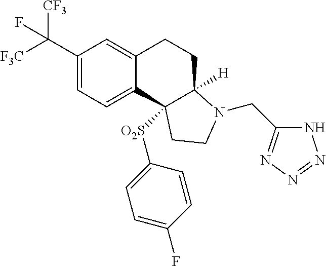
C1(C([F3C])([CF3])F)=CC=C2C(=C1)CCC1([H])N(CC3=NN=NN3)CCC21[O2S]C1=CC=C(F)C=C1
